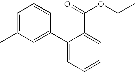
C1=C(C)C=C(C2=CC=CC=C2C(OCC)=O)C=C1
